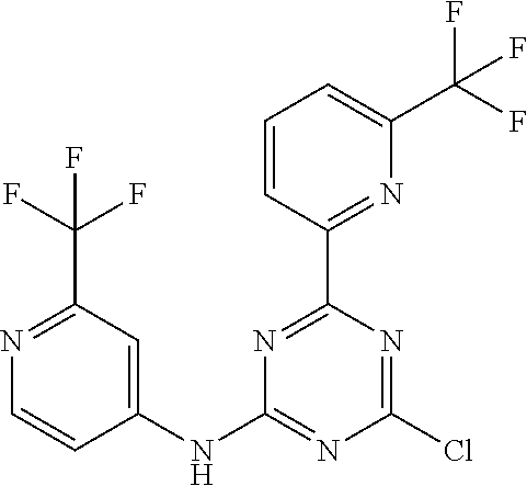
N1=C(C(F)(F)F)C=C(NC2=NC(Cl)=NC(C3=NC(C(F)(F)F)=CC=C3)=N2)C=C1
